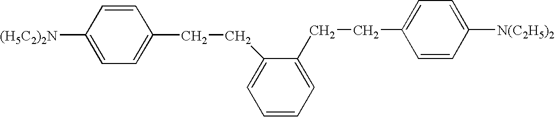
C1=CC(CCC2=CC=CC=C2CCC2=CC=C([N(C2H5)2])C=C2)=CC=C1[(H5C2)2N]
